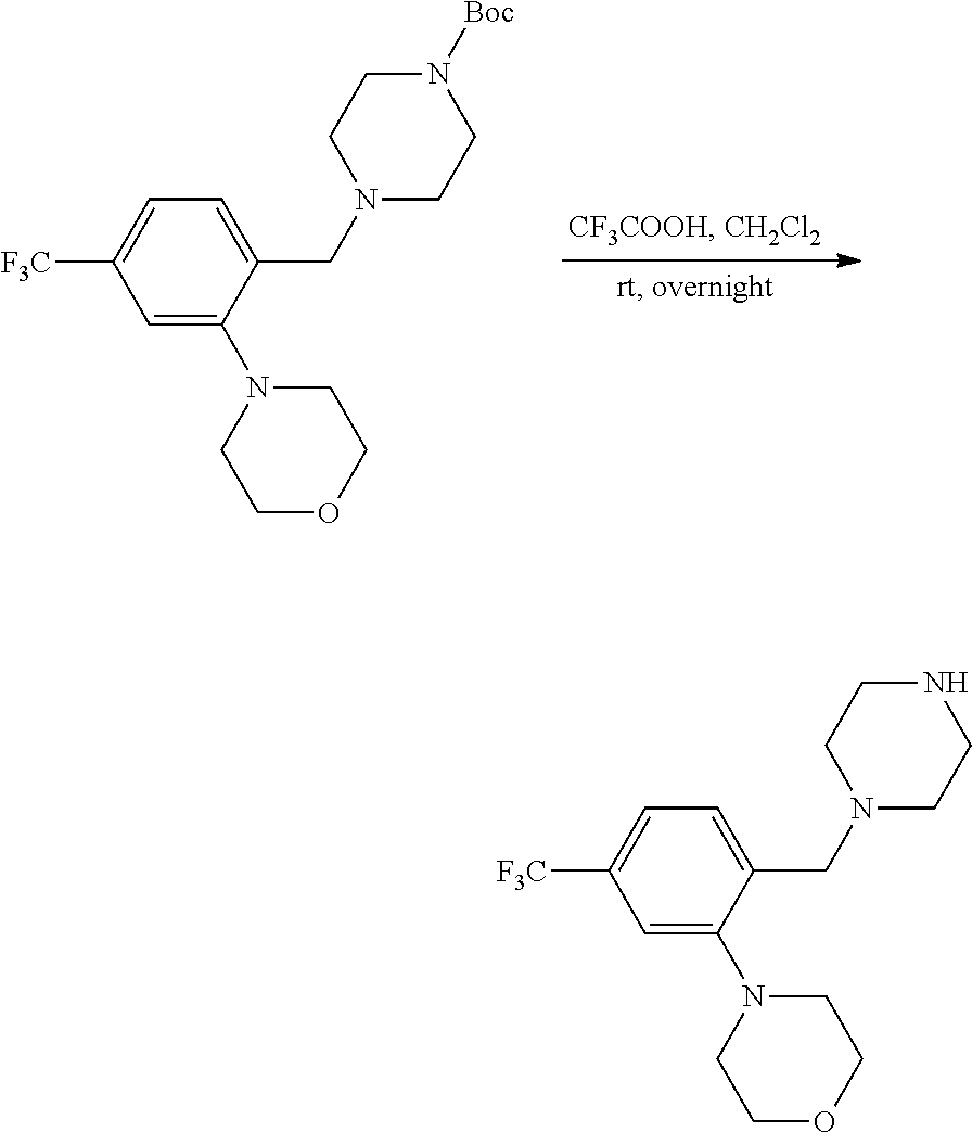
C1(CN2CCN([Boc])CC2)=CC=C([F3C])C=C1N1CCOCC1.C1(CN2CCNCC2)=CC=C([F3C])C=C1N1CCOCC1
